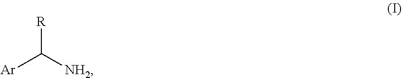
[Ar]C([NH2])[R]
